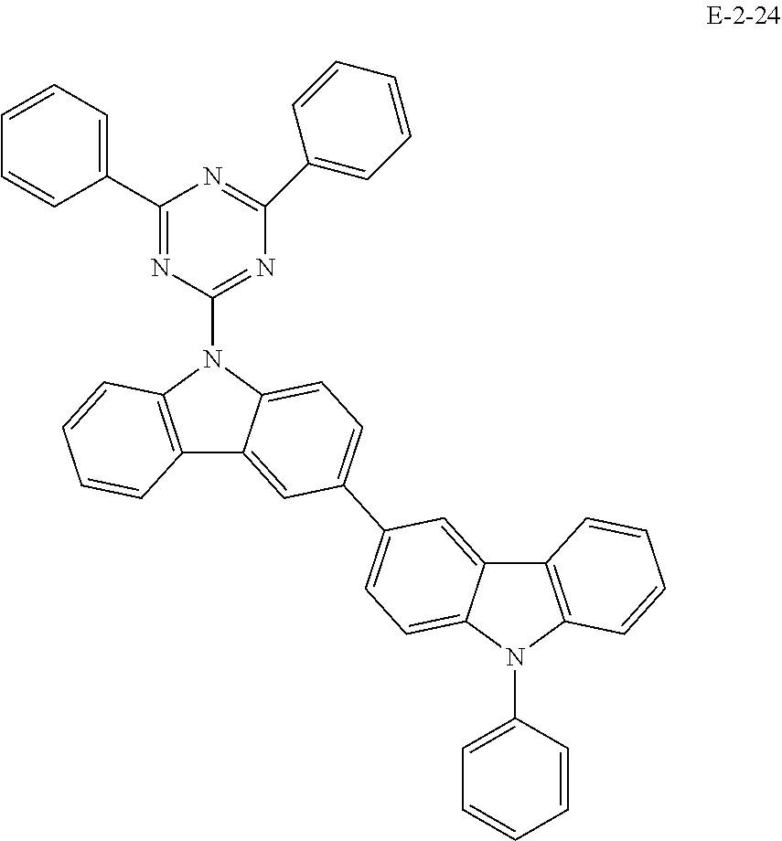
C1(C2=CC=CC=C2)=NC(N2C3=C(C4=CC(C5=CC=C6C(=C5)C5=C(N6C6=CC=CC=C6)C=CC=C5)=CC=C24)C=CC=C3)=NC(C2=CC=CC=C2)=N1
